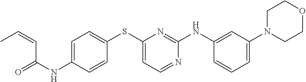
C1=C(NC(=O)C=CC)C=CC(SC2=CC=NC(NC3=CC(N4CCOCC4)=CC=C3)=N2)=C1
